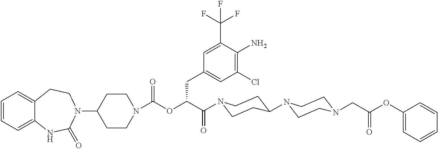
C1(N2CCC3=CC=CC=C3NC2=O)CCN(C(OC(C(=O)N2CCC(N3CCN(CC(OC4=CC=CC=C4)=O)CC3)CC2)CC2=CC(Cl)=C(N)C(C(F)(F)F)=C2)=O)CC1
